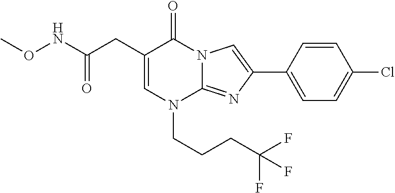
C1=C(CC(NOC)=O)C(=O)N2C(=NC(C3=CC=C(Cl)C=C3)=C2)N1CCCC(F)(F)F
